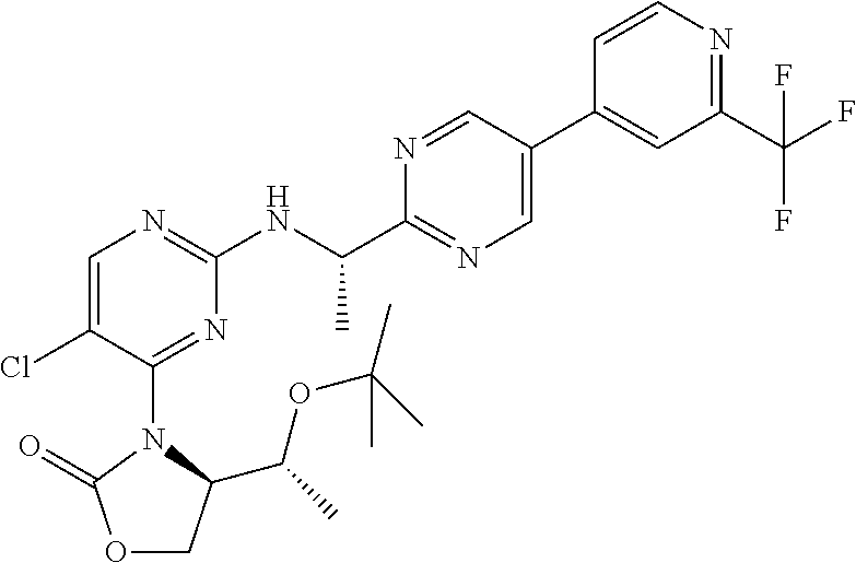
O1CC(C(C)OC(C)(C)C)N(C2=NC(NC(C3=NC=C(C4=CC(C(F)(F)F)=NC=C4)C=N3)C)=NC=C2Cl)C1=O
